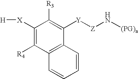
C1([X][H])=C([R4])C2=C(C([Y][Z]N[(PG)a])=C1[R3])C=CC=C2
